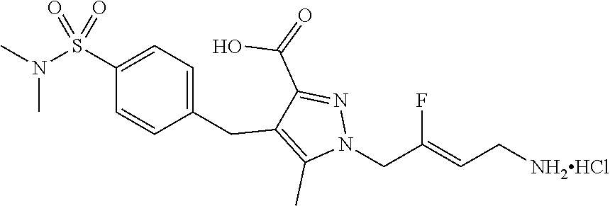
C1(S(N(C)C)(=O)=O)=CC=C(CC2=C(C)N(CC(=CC[NH2HCl])F)N=C2C(=O)O)C=C1
